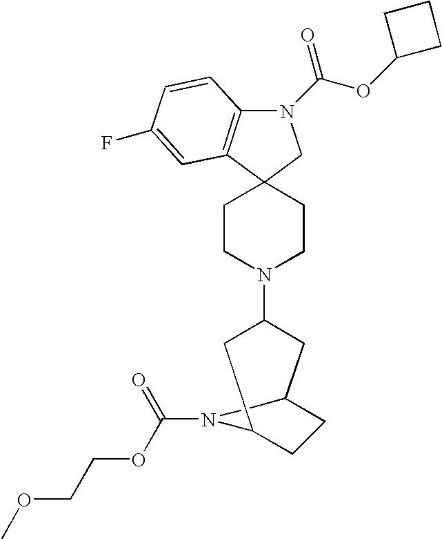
N1(C(OC2CCC2)=O)C2=C(C3(C1)CCN(C1CC4CCC(C1)N4C(=O)OCCOC)CC3)C=C(F)C=C2
